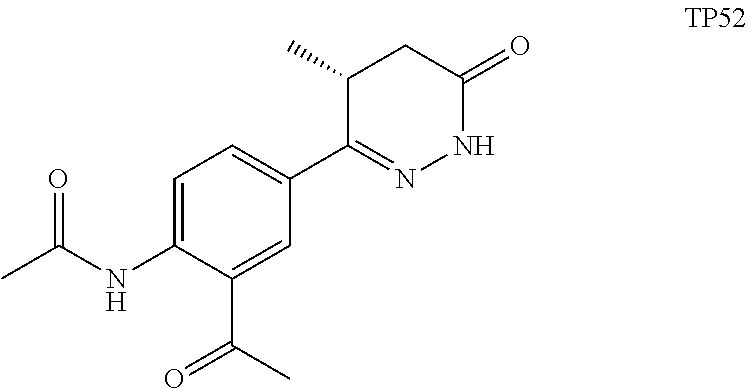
C1=C(NC(C)=O)C(C(C)=O)=CC(C2=NNC(=O)CC2C)=C1
